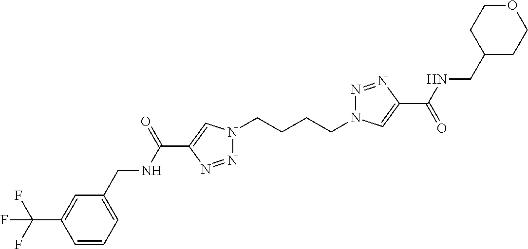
N1(CCCCN2N=NC(C(=O)NCC3CCOCC3)=C2)N=NC(C(NCC2=CC=CC(C(F)(F)F)=C2)=O)=C1
